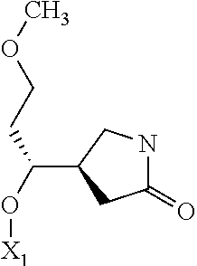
C1(=O)NCC(C(O[X1])CCOC)C1
